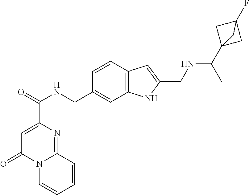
C1=C(C(NCC2=CC3=C(C=C2)C=C(CNC(C)C24CC(F)(C2)C4)N3)=O)N=C2N(C1=O)C=CC=C2
